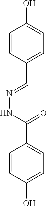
C1=CC(C=NNC(C2=CC=C(O)C=C2)=O)=CC=C1O
